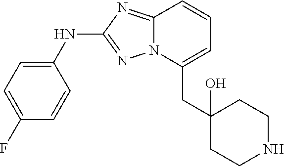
C1=CC=C(CC2(O)CCNCC2)N2C1=NC(NC1=CC=C(F)C=C1)=N2
